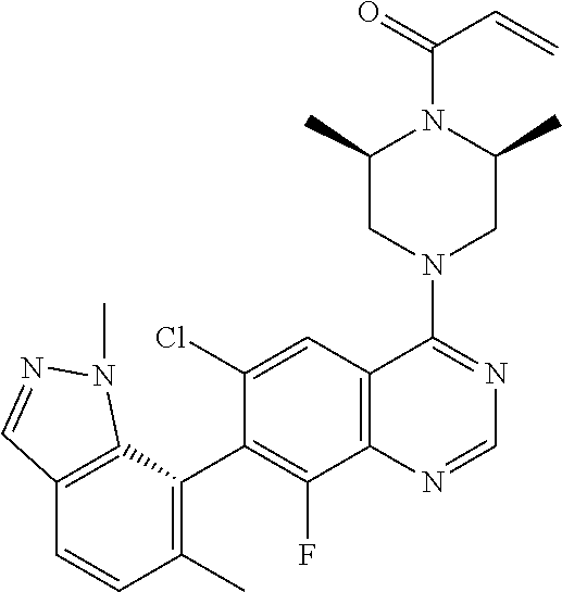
C12=C(C(C3=C(F)C4=C(C=C3Cl)C(N3CC(C)N(C(=O)C=C)C(C)C3)=NC=N4)=C(C)C=C1)N(C)N=C2
